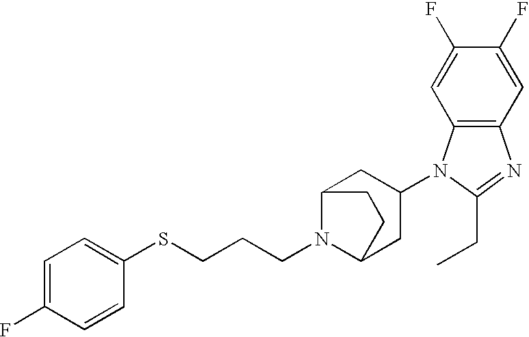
C1=C(F)C=CC(SCCCN2C3CC(N4C5=C(N=C4CC)C=C(F)C(F)=C5)CC2CC3)=C1
